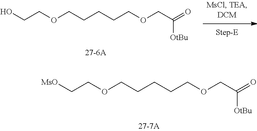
[MsO]CCOCCCCCOCC([OtBu])=O.OCCOCCCCCOCC([OtBu])=O
